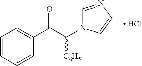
C1=CC=CC(C(C(N2C=NC=C2)[C6H5])=O)=C1.[ HCl]
